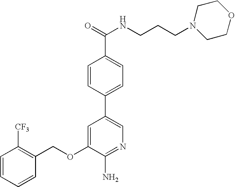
C1=CC=CC(COC2=CC(C3=CC=C(C(=O)NCCCN4CCOCC4)C=C3)=CN=C2N)=C1[CF3]
